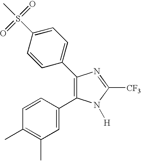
C1=C(C2=C(C3=CC=C(S(=O)(=O)C)C=C3)N=C([CF3])N2[H])C=CC(C)=C1C
